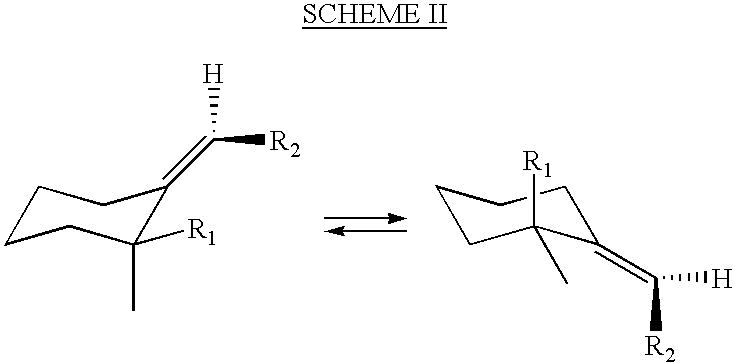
C1CCC([R1])(C)C(=C([R2])[H])C1.C1CCC(=C([H])[R2])C([R1])(C)C1
